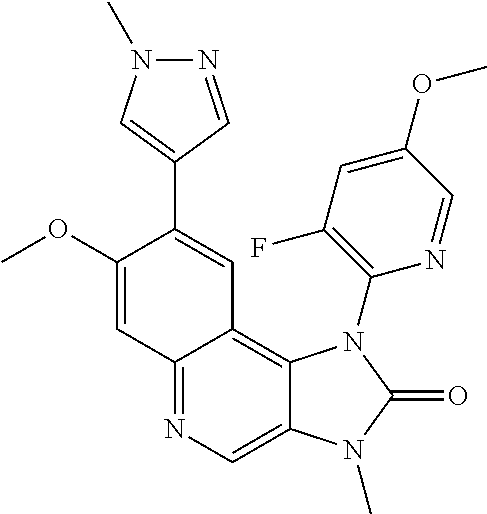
C12=NC=C3C(=C1C=C(C1=CN(C)N=C1)C(OC)=C2)N(C1=C(F)C=C(OC)C=N1)C(=O)N3C
